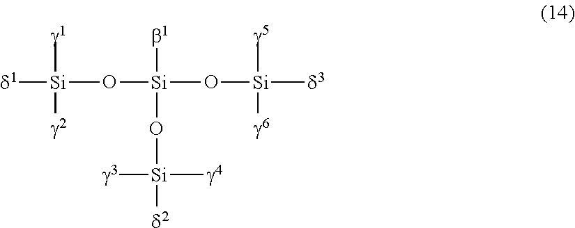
[d1][Si]([g1])([g2])O[Si]([b1])(O[Si]([d2])([g3])[g4])O[Si]([g5])([g6])[d3]
